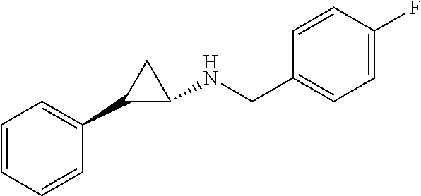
C1=CC=CC(C2C(NCC3=CC=C(F)C=C3)C2)=C1
